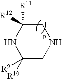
N1C([R10])([R9])CNCC1([R11])[R12]
